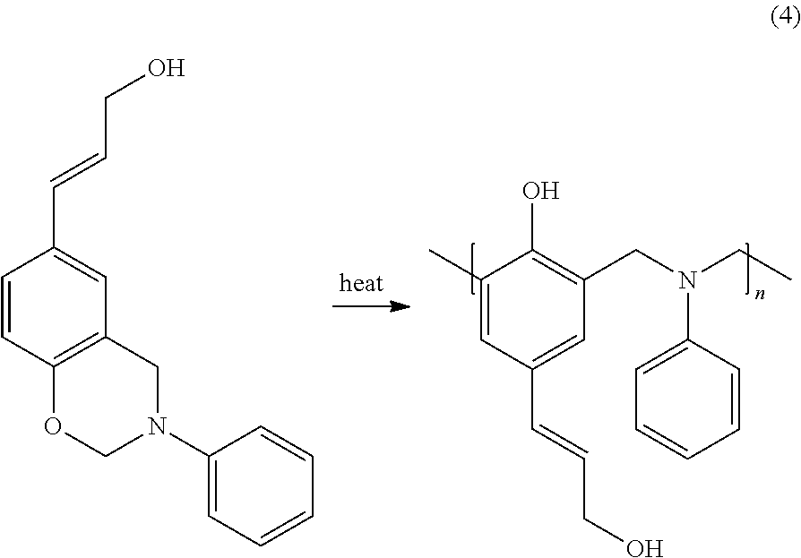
C1=CC2=C(C=C1C=CCO)CN(C1=CC=CC=C1)CO2.C1(C)=CC(C=CCO)=CC(CN(CC)C2=CC=CC=C2)=C1O
